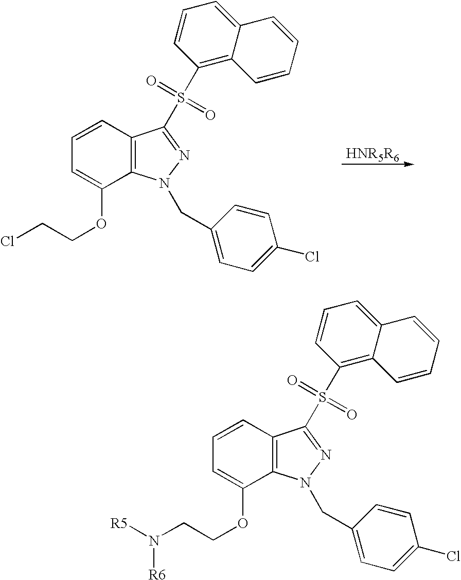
[HNR5R6].ClCCOC1=CC=CC2=C1N(CC1=CC=C(Cl)C=C1)N=C2S(C1=C2C(=CC=C1)C=CC=C2)(=O)=O.N(CCOC1=CC=CC2=C1N(CC1=CC=C(Cl)C=C1)N=C2S(C1=C2C(=CC=C1)C=CC=C2)(=O)=O)([R5])[R6]
